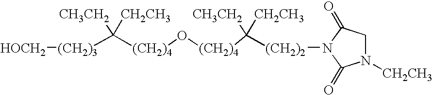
[(CH2)3]([HOCH2])C([(CH2)4]O[(CH2)4]C([CH3CH2])([CH2CH3])[(CH2)2]N1C(=O)CN([CH2CH3])C1=O)([CH3CH2])[CH2CH3]
